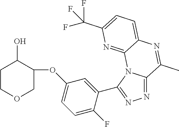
N1=C2N(C(C3=CC(OC4COCCC4O)=CC=C3F)=N1)C1=NC(C(F)(F)F)=CC=C1N=C2C
